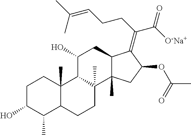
C1C(O)C(C)C2C(C)(C1)C1C(C)(CC2)C2(C)C(CC1O)C(=C(CCC=C(C)C)C([O-Na+])=O)C(OC(C)=O)C2
